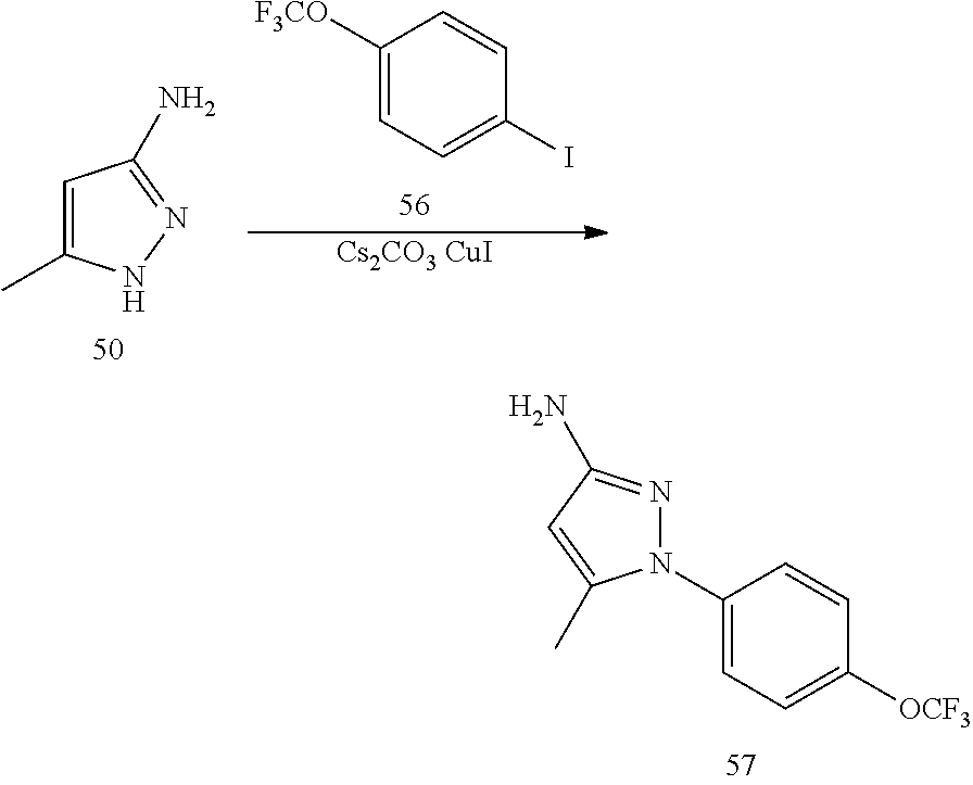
C1=C(C)NN=C1N.C1([F3CO])=CC=C(I)C=C1.[Cs2CO3 CuI].N1(C2=CC=C([OCF3])C=C2)N=C(N)C=C1C
